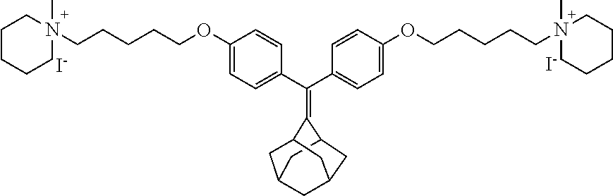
[I-].C(C1=CC=C(OCCCCCN2(C)CCCCC2)C=C1)(C1=CC=C(OCCCCCN2(C)CCCCC2)C=C1)=C1C2CC3CC(C2)CC1C3.[I-]
